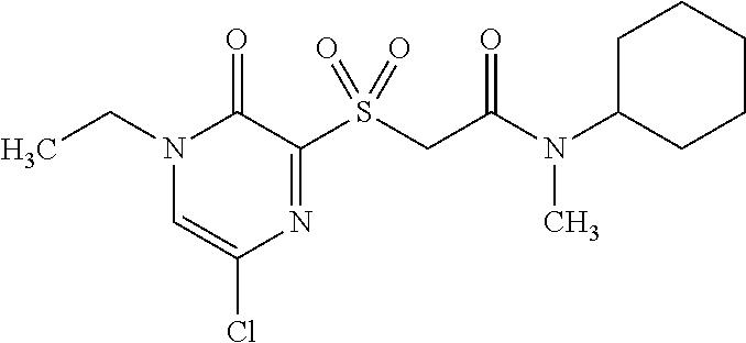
N1(CC)C=C(Cl)N=C(S(CC(N(C2CCCCC2)C)=O)(=O)=O)C1=O
